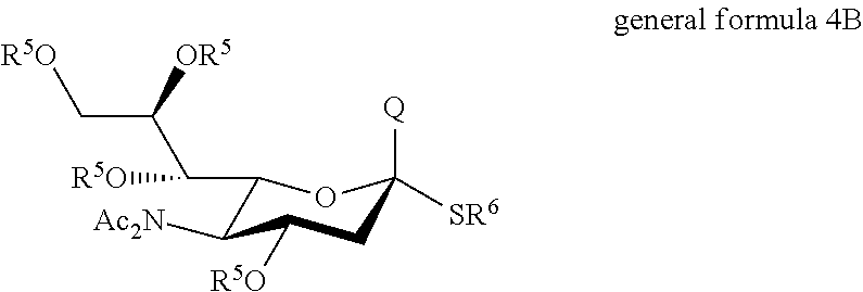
C1(C(C(C[R5O])[OR5])[R5O])C([Ac2N])C([R5O])CC([Q])([SR6])O1
